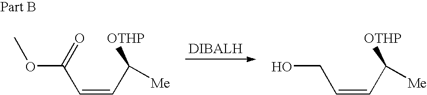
C(=CC([Me])[OTHP])C(OC)=O.C(=CC([Me])[OTHP])CO
